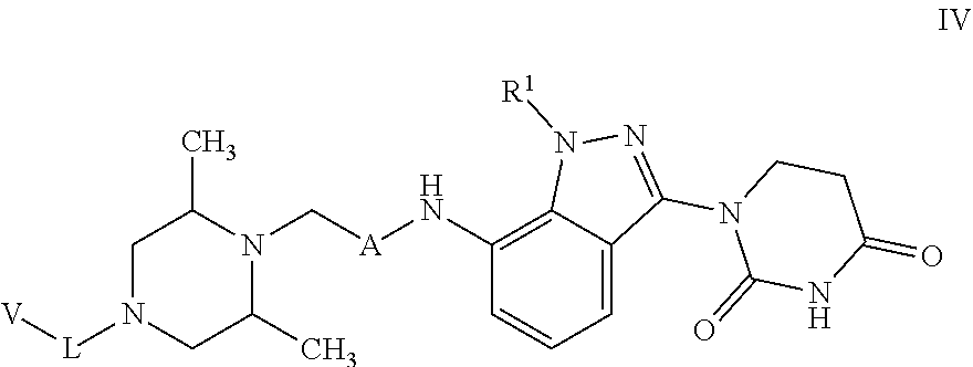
C1N([L][V])CC(C)N(C[A]NC2=C3C(=CC=C2)C(N2C(=O)NC(=O)CC2)=NN3[R1])C1C
